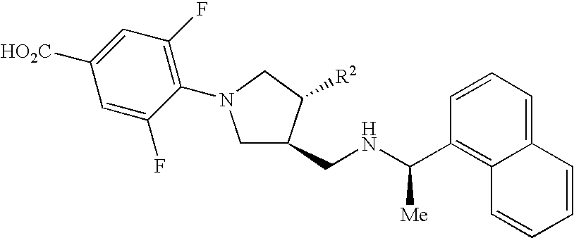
C1C(CNC(C2=C3C(=CC=C2)C=CC=C3)[Me])C([R2])CN1C1=C(F)C=C([HO2C])C=C1F
